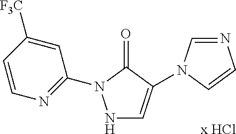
[x HCl].N1C=C(N2C=NC=C2)C(=O)N1C1=NC=CC([CF3])=C1
